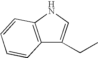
C12=C(NC=C1CC)C=CC=C2
